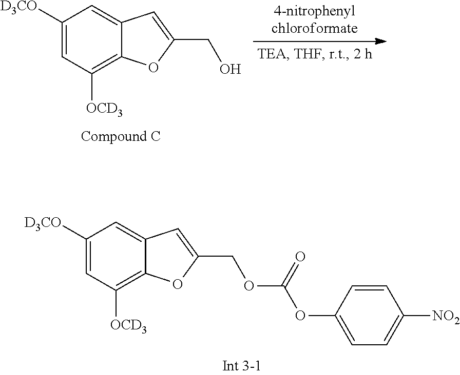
C1([D3CO])=CC([OCD3])=C2C(=C1)C=C(COC(OC1=CC=C([NO2])C=C1)=O)O2.C1([D3CO])=CC([OCD3])=C2C(=C1)C=C(CO)O2
